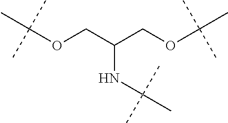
C(OCC(COC(C)(C)C)NC(C)(C)C)(C)(C)C
